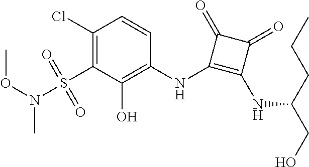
C1(Cl)=C(S(=O)(=O)N(C)OC)C(O)=C(NC2=C(NC(CCC)CO)C(=O)C2=O)C=C1
